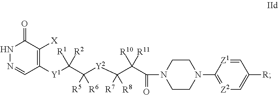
C(C([Y2]C(C([R10])([R11])C(N1CCN(C2=[Z2]C=C([R])C=[Z1]2)CC1)=O)([R7])[R8])([R5])[R6])([R1])([R2])[Y1]C1=C([X])C(=O)NN=C1
